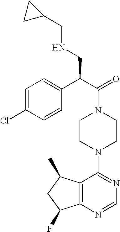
C1(C(C(=O)N2CCN(C3=NC=NC4=C3C(C)CC4F)CC2)CNCC2CC2)=CC=C(Cl)C=C1
